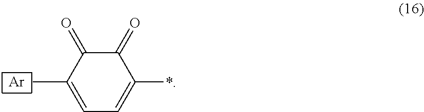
[Ar].C1=C(C)C(=O)C(=O)C(*)=C1
